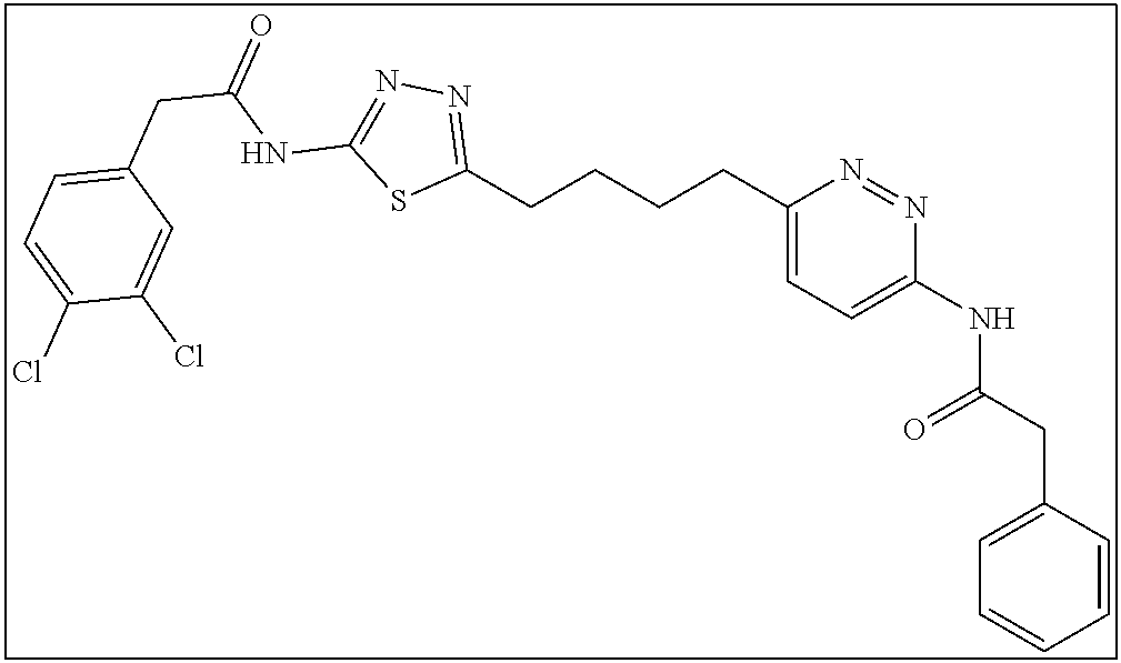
C1(CCCCC2=CC=C(NC(CC3=CC=CC=C3)=O)N=N2)=NN=C(NC(CC2=CC=C(Cl)C(Cl)=C2)=O)S1
